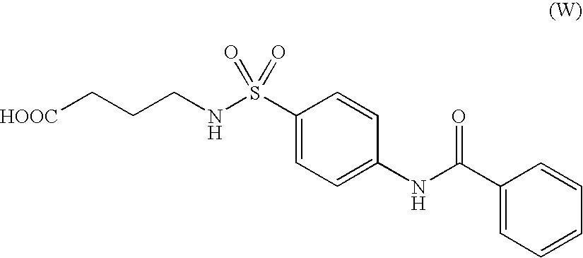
[HOOC]CCCNS(C1=CC=C(NC(C2=CC=CC=C2)=O)C=C1)(=O)=O
